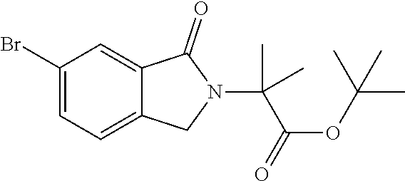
C1(Br)=CC=C2C(=C1)C(=O)N(C(C)(C)C(OC(C)(C)C)=O)C2
